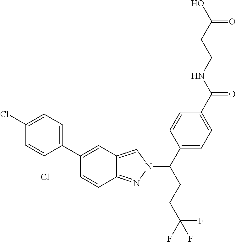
C1(C2=CC3=CN(C(CCC(F)(F)F)C4=CC=C(C(NCCC(O)=O)=O)C=C4)N=C3C=C2)=CC=C(Cl)C=C1Cl
